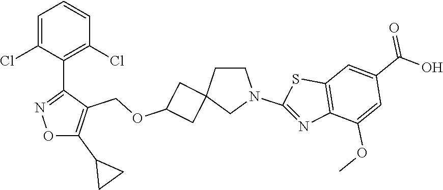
C1=C(Cl)C(C2=NOC(C3CC3)=C2COC2CC3(C2)CN(C2=NC4=C(S2)C=C(C(O)=O)C=C4OC)CC3)=C(Cl)C=C1
